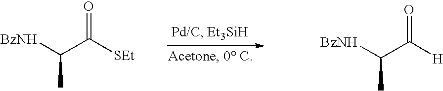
[BzNH]C(C([SEt])=O)C.[BzNH]C(C([H])=O)C
